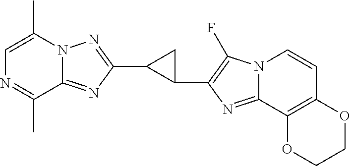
C12=NC(C3C(C4=C(F)N5C(=N4)C4=C(C=C5)OCCO4)C3)=NN1C(C)=CN=C2C
